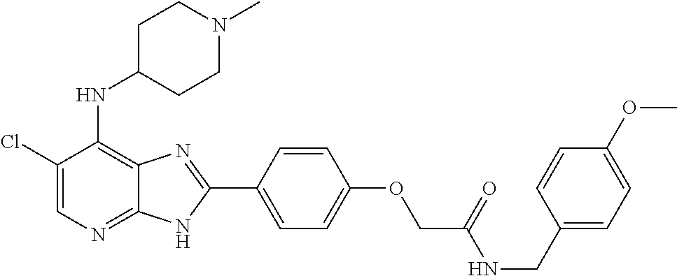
C1(Cl)=CN=C2C(=C1NC1CCN(C)CC1)N=C(C1=CC=C(OCC(NCC3=CC=C(OC)C=C3)=O)C=C1)N2
